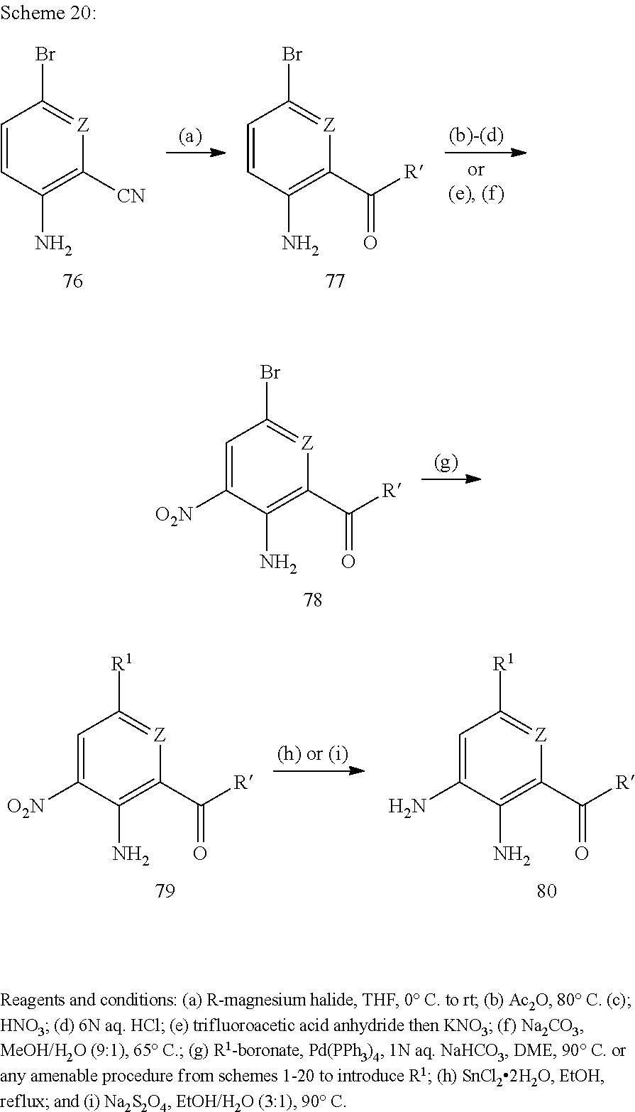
C1=CC(N)=C([CN])[Z]=C1Br.C1=CC(N)=C(C([R])=O)[Z]=C1Br.C1=C([O2N])C(N)=C(C([R])=O)[Z]=C1Br.C1=C([O2N])C(N)=C(C([R])=O)[Z]=C1[R1].C1=C(N)C(N)=C(C([R])=O)[Z]=C1[R1]
